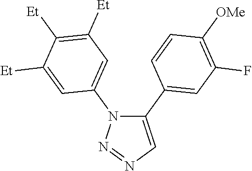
C1(C2=CC(F)=C([OMe])C=C2)=CN=NN1C1=CC([Et])=C([Et])C([Et])=C1
